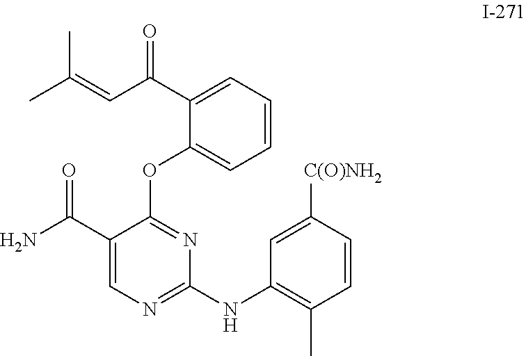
C1(OC2=NC(NC3=C(C)C=CC([C(O)NH2])=C3)=NC=C2C(N)=O)=CC=CC=C1C(C=C(C)C)=O
